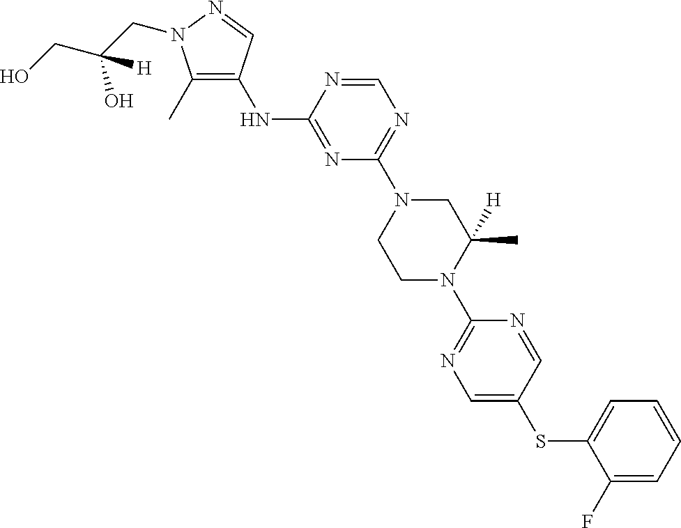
N(C1=NC(N2CCN(C3=NC=C(SC4=CC=CC=C4F)C=N3)C(C)([H])C2)=NC=N1)C1=C(C)N(CC(CO)(O)[H])N=C1
